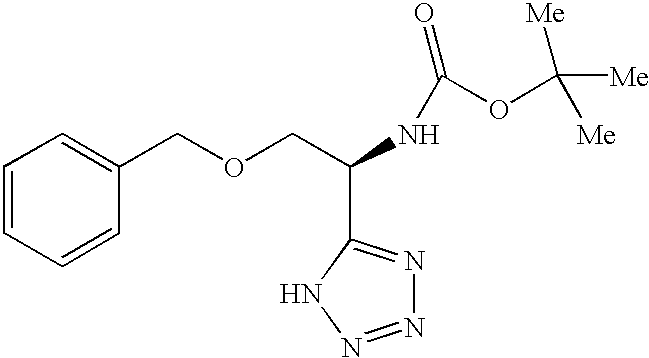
C1=CC=CC(COCC(NC(OC([Me])([Me])[Me])=O)C2=NN=NN2)=C1
